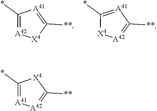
[A42]1=C(*)[A41]=C([**])[X4]1.[X4]1[A42]=C([**])[A41]=C1*.[A41]1=C(*)[X4]C([**])=[A42]1
